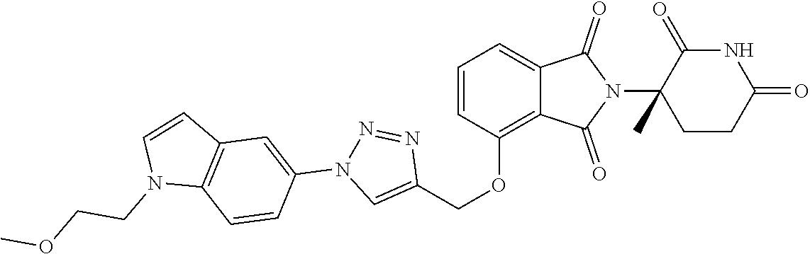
C1(OCC2=CN(C3=CC4=C(C=C3)N(CCOC)C=C4)N=N2)=C2C(=CC=C1)C(=O)N(C1(C)CCC(=O)NC1=O)C2=O
